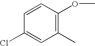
C1(Cl)=CC(C)=C(OC)C=C1
